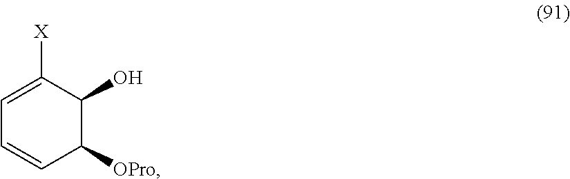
C1=C([X])C(O)C([OPro])C=C1
